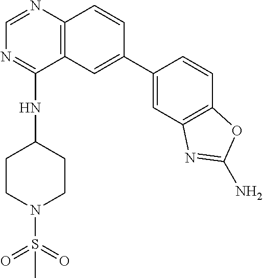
C1(NC2CCN(S(=O)(=O)C)CC2)=NC=NC2=C1C=C(C1=CC3=C(C=C1)OC(N)=N3)C=C2
